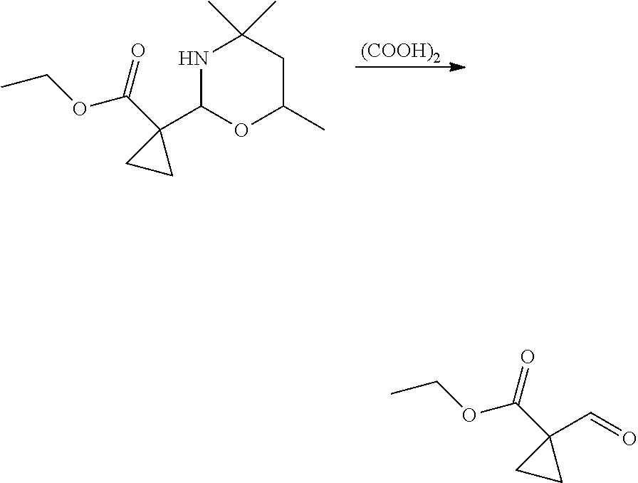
N1C(C2(C(OCC)=O)CC2)OC(C)CC1(C)C.[(COOH)2].C(=O)C1(C(OCC)=O)CC1
